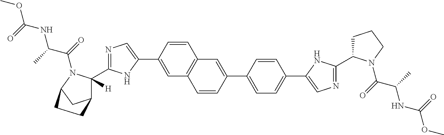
C1=C(C2=CN=C(C3([H])C4CC(N3C(=O)C(C)NC(OC)=O)CC4)N2)C=CC2=C1C=CC(C1=CC=C(C3=CN=C(C4CCCN4C(=O)C(C)NC(OC)=O)N3)C=C1)=C2
